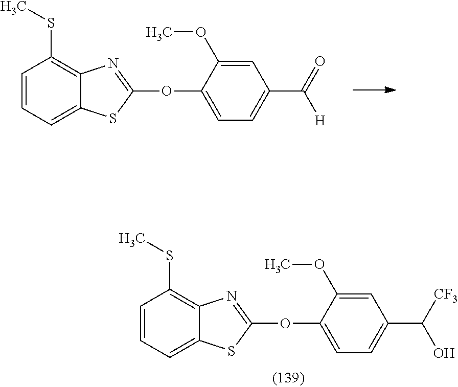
C1=CC=C2C(=C1SC)N=C(OC1=CC=C(C(O)[CF3])C=C1OC)S2.C1=CC=C2C(=C1SC)N=C(OC1=CC=C(C([H])=O)C=C1OC)S2
